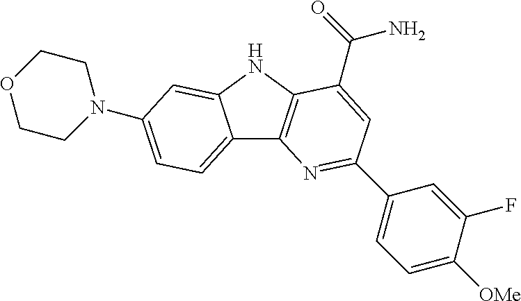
C12=CC=C(N3CCOCC3)C=C1NC1=C2N=C(C2=CC=C([OMe])C(F)=C2)C=C1C(=O)N
